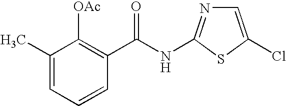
C1(C)=CC=CC(C(NC2=NC=C(Cl)S2)=O)=C1[OAc]
